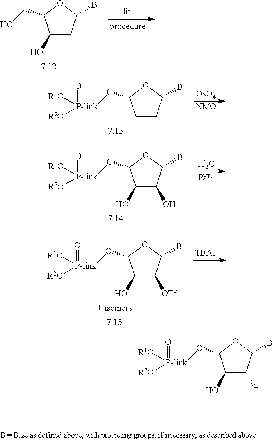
C1(O)CC(B)OC1CO.C1=CC(B)OC1O[P-link](=O)([R1O])[R2O].[NMO].[OsO4].C1(O)C(F)C(B)OC1O[P-link](=O)([R1O])[R2O].[pyr].[Tf2O].C1(O)C(O)C(B)OC1O[P-link](=O)([R1O])[R2O].[TBAF].C1(O)C([OTf])C(B)OC1O[P-link](=O)([R1O])[R2O]
